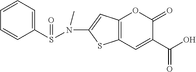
C12=C(C=C(C(O)=O)C(=O)O1)SC(N(S(C1=CC=CC=C1)=O)C)=C2
